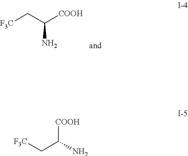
[F3C]CC([COOH])N.[F3C]CC([COOH])N
